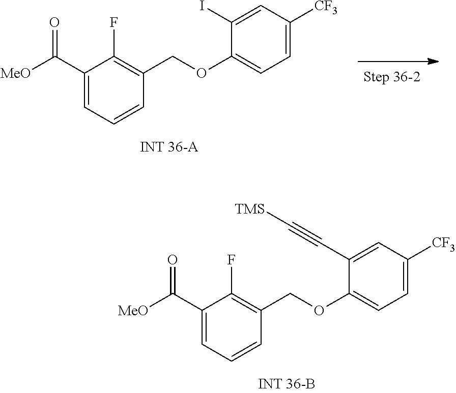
C1(C([MeO])=O)=CC=CC(COC2=CC=C([CF3])C=C2C#C[TMS])=C1F.C1(C([MeO])=O)=CC=CC(COC2=CC=C([CF3])C=C2I)=C1F
